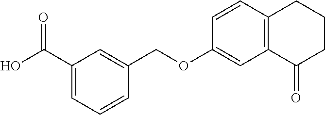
C1(C(O)=O)=CC=CC(COC2=CC3=C(C=C2)CCCC3=O)=C1
